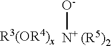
[O-][N+ (R5)2]
